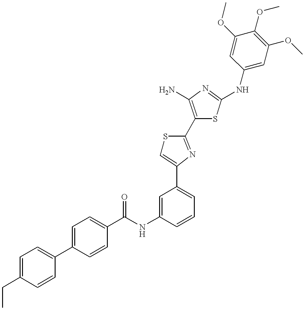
C1(C(NC2=CC(C3=CSC(C4=C(N)N=C(NC5=CC(OC)=C(OC)C(OC)=C5)S4)=N3)=CC=C2)=O)=CC=C(C2=CC=C(CC)C=C2)C=C1
